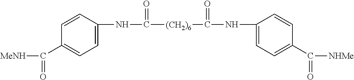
C1=CC(NC(=O)[(CH2)6]C(NC2=CC=C(C([NHMe])=O)C=C2)=O)=CC=C1C(=O)[MeNH]
